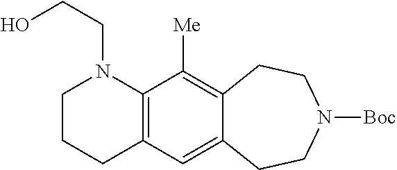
C12=C(C([Me])=C3C(=C1)CCN([Boc])CC3)N(CCO)CCC2
